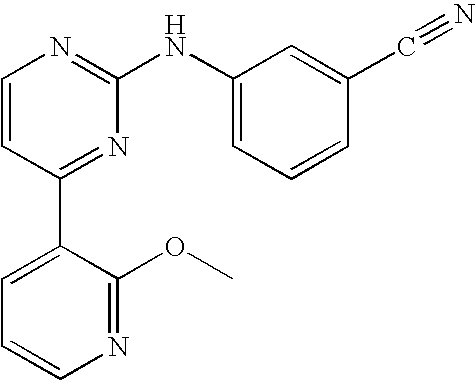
C1=CC(C2=CC=CN=C2OC)=NC(NC2=CC=CC(C#N)=C2)=N1
